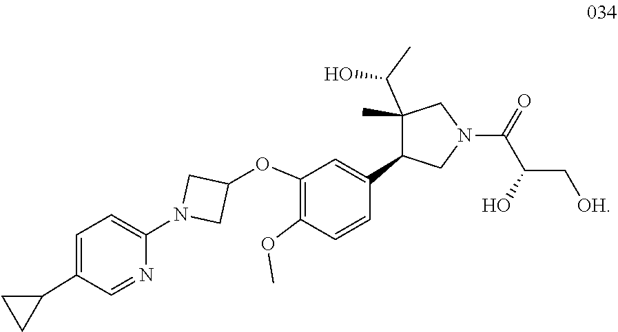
C(C(C[OH])O)(N1CC(C)(C(C)O)C(C2=CC(OC3CN(C4=CC=C(C5CC5)C=N4)C3)=C(OC)C=C2)C1)=O
